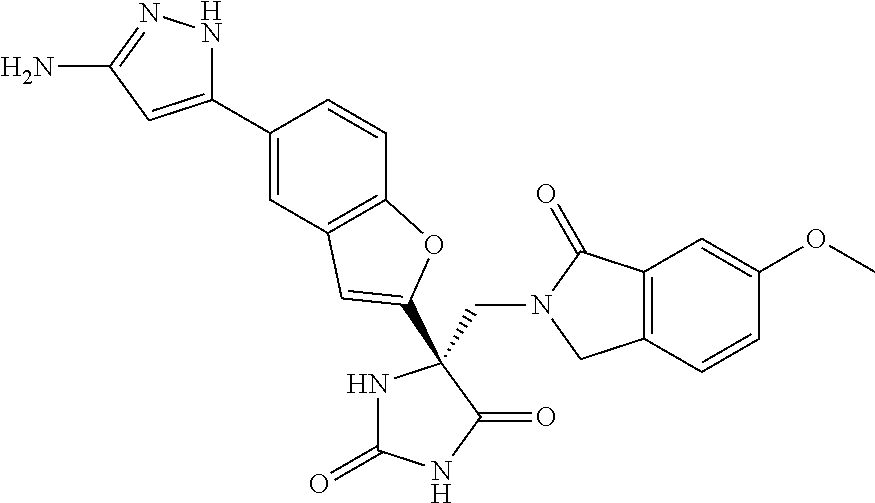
C(N1CC2=C(C1=O)C=C(OC)C=C2)C1(C2=CC3=C(C=CC(C4=CC(N)=NN4)=C3)O2)NC(=O)NC1=O
